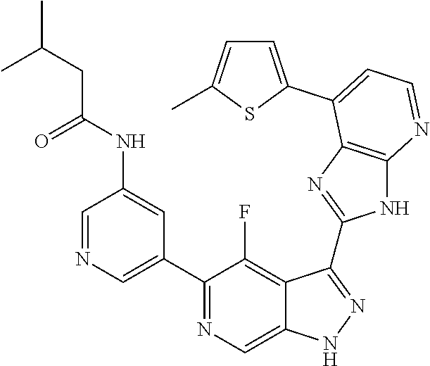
C1=NC=C(C2=NC=C3C(=C2F)C(C2=NC4=C(N2)N=CC=C4C2=CC=C(C)S2)=NN3)C=C1NC(CC(C)C)=O
